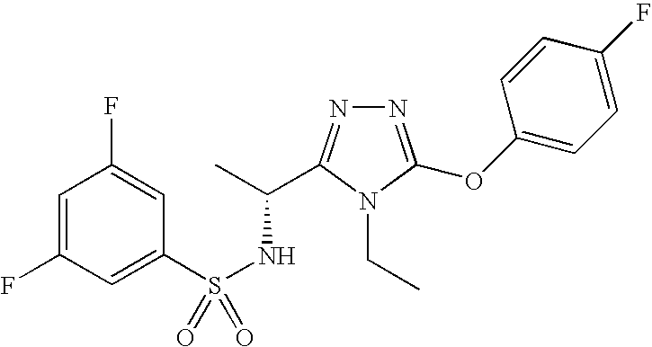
N1=C(OC2=CC=C(F)C=C2)N(CC)C(C(C)NS(=O)(C2=CC(F)=CC(F)=C2)=O)=N1
